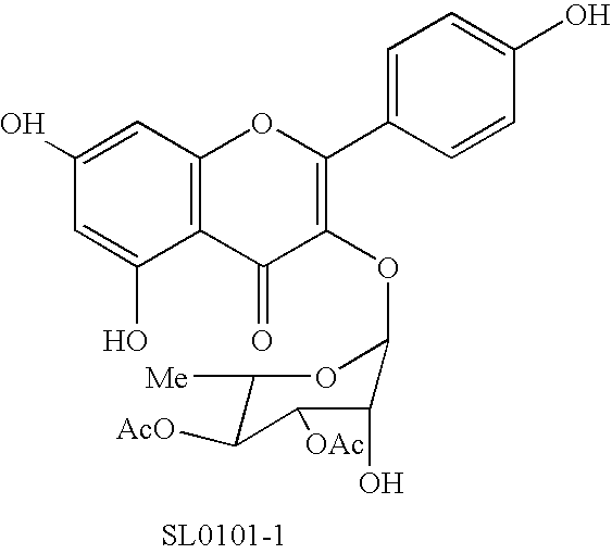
C1(O)=CC2=C(C(O)=C1)C(=O)C(OC1C(O)C([OAc])C([AcO])C([Me])O1)=C(C1=CC=C(O)C=C1)O2
